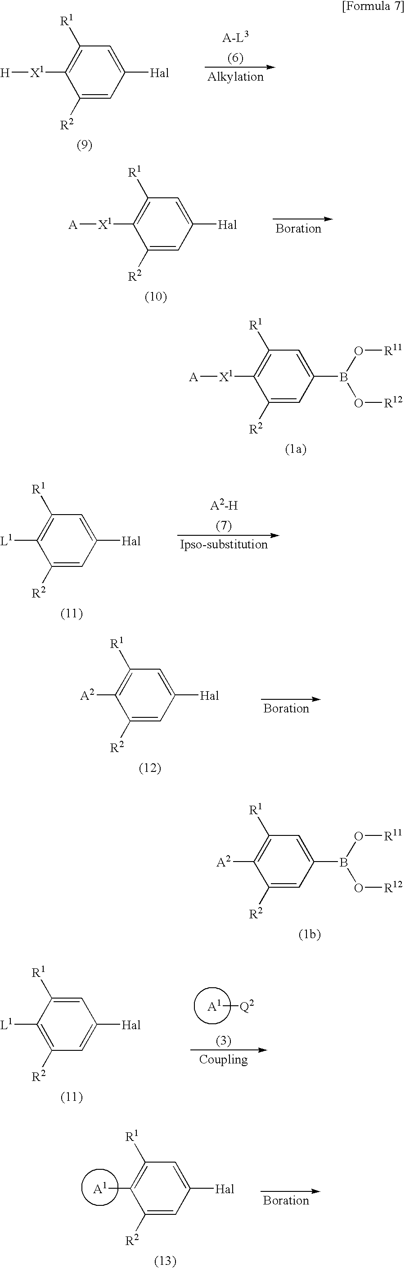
[A][X1]C1=C([R1])C=C(B(O[R11])O[R12])C=C1[R2].[A2]C1=C([R1])C=C(B(O[R11])O[R12])C=C1[R2].[H][X1]C1=C([R1])C=C([Hal])C=C1[R2].[A][X1]C1=C([R1])C=C([Hal])C=C1[R2].[L1]C1=C([R1])C=C([Hal])C=C1[R2].[A2]C1=C([R1])C=C([Hal])C=C1[R2].[L1]C1=C([R2])C=C([Hal])C=C1[R1].[A1][Q2].[A1]C1=C([R1])C=C([Hal])C=C1[R2]
